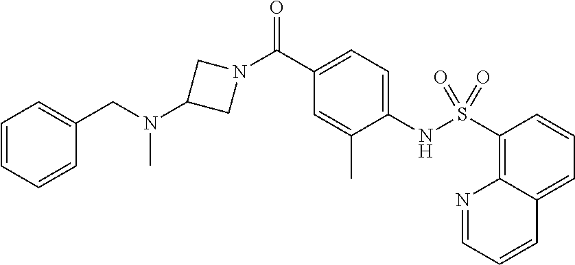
C1(C(N2CC(N(CC3=CC=CC=C3)C)C2)=O)=CC=C(NS(C2=C3C(=CC=C2)C=CC=N3)(=O)=O)C(C)=C1
